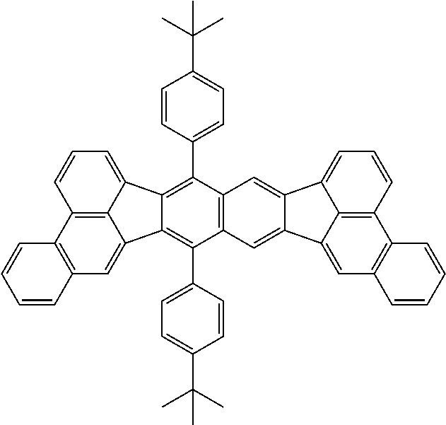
C12=C3C(=CC=C1)C1=C(C4=CC=C(C(C)(C)C)C=C4)C4=C(C(C5=CC=C(C(C)(C)C)C=C5)=C1C3=CC1=C2C=CC=C1)C=C1C(=C4)C2=CC=CC3=C2C1=CC1=C3C=CC=C1
